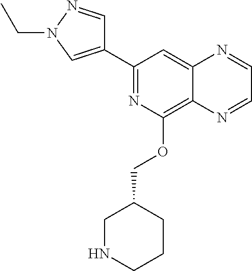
C1(C2=CN(CC)N=C2)=NC(OCC2CNCCC2)=C2C(=C1)N=CC=N2
